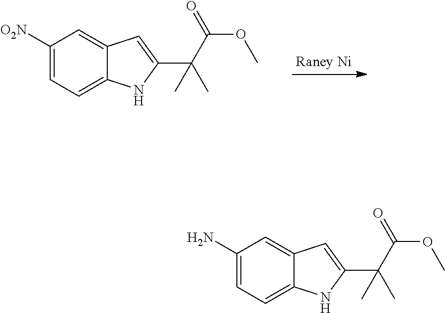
C1([O2N])=CC=C2C(=C1)C=C(C(C(=O)OC)(C)C)N2.C1(N)=CC=C2C(=C1)C=C(C(C(=O)OC)(C)C)N2
